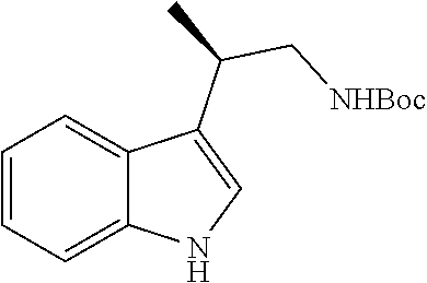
C1=CC=C2C(=C1)C(C(C[NHBoc])C)=CN2
